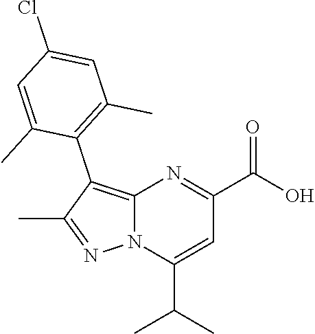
N12C(=C(C3=C(C)C=C(Cl)C=C3C)C(C)=N1)N=C(C(O)=O)C=C2C(C)C
